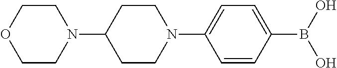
N1(C2CCN(C3=CC=C(B(O)O)C=C3)CC2)CCOCC1
